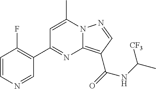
C1=C(C)N2C(=C(C(=O)NC(C)[CF3])C=N2)N=C1C1=C(F)C=CN=C1
